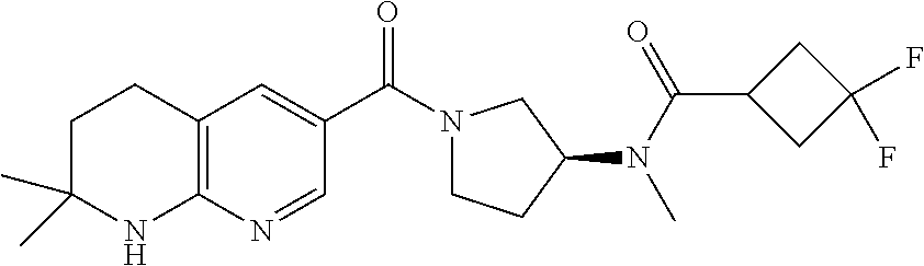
N1(C(C2=CC3=C(N=C2)NC(C)(C)CC3)=O)CCC(N(C(C2CC(F)(F)C2)=O)C)C1
